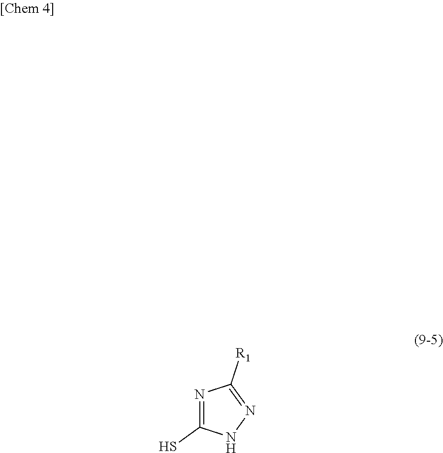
N1=C(S)NN=C1[R1]
